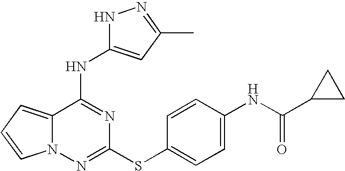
C12=CC=CN1N=C(SC1=CC=C(NC(C3CC3)=O)C=C1)N=C2NC1=CC(C)=NN1
